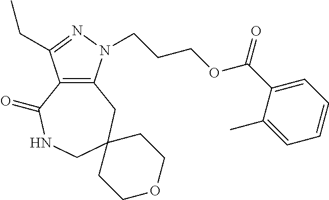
C12=C(N(CCCOC(C3=CC=CC=C3C)=O)N=C1CC)CC1(CNC2=O)CCOCC1
